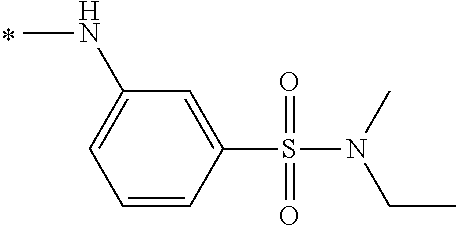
CNC1=CC=CC(S(N(C)CC)(=O)=O)=C1
